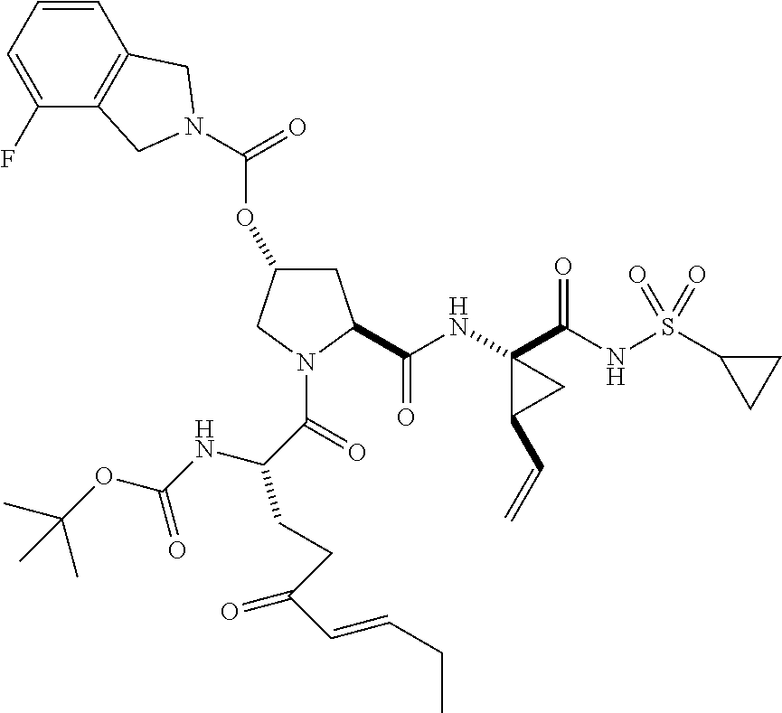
O(C1CC(C(NC2(C(NS(C3CC3)(=O)=O)=O)CC2C=C)=O)N(C(=O)C(NC(OC(C)(C)C)=O)CCC(C=CCC)=O)C1)C(=O)N1CC2=C(C=CC=C2F)C1
